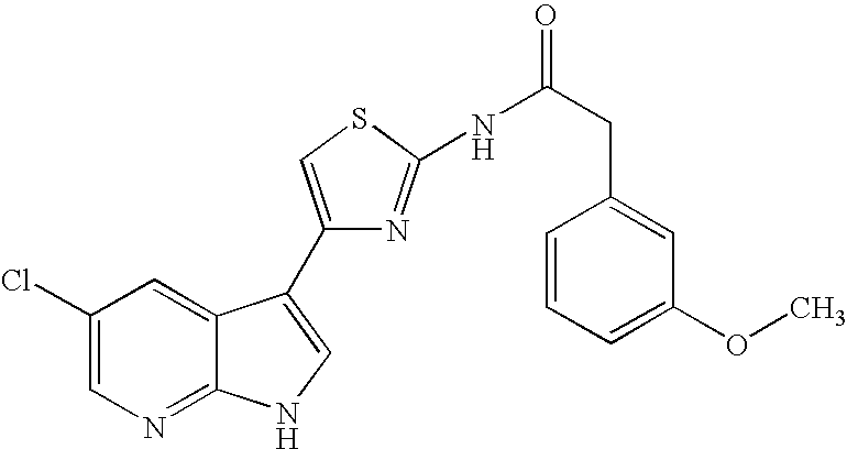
C1(Cl)=CN=C2C(=C1)C(C1=CSC(NC(CC3=CC(OC)=CC=C3)=O)=N1)=CN2
